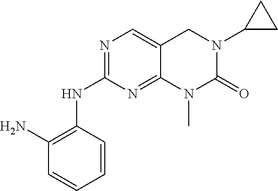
C1(N)=C(NC2=NC=C3C(=N2)N(C)C(=O)N(C2CC2)C3)C=CC=C1
